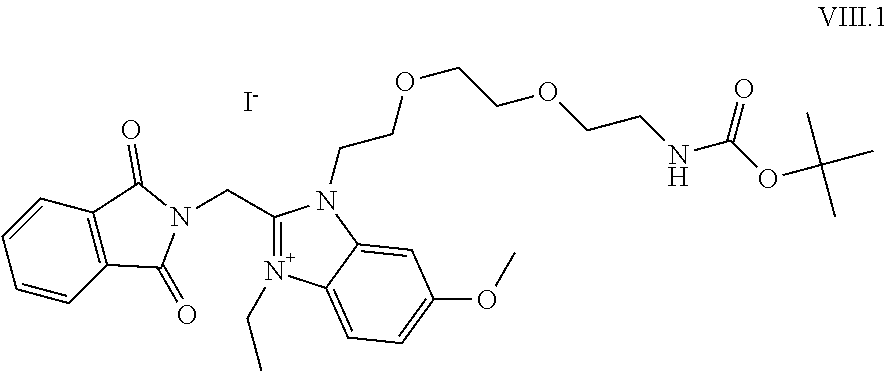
C1=CC2=C(C=C1)C(=O)N(CC1=N(CC)C3=CC=C(OC)C=C3N1CCOCCOCCNC(OC(C)(C)C)=O)C2=O.[I-]
